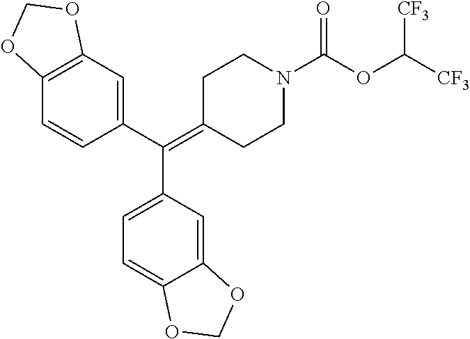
C1(C(=C2CCN(C(OC([CF3])[CF3])=O)CC2)C2=CC=C3C(=C2)OCO3)=CC2=C(C=C1)OCO2
